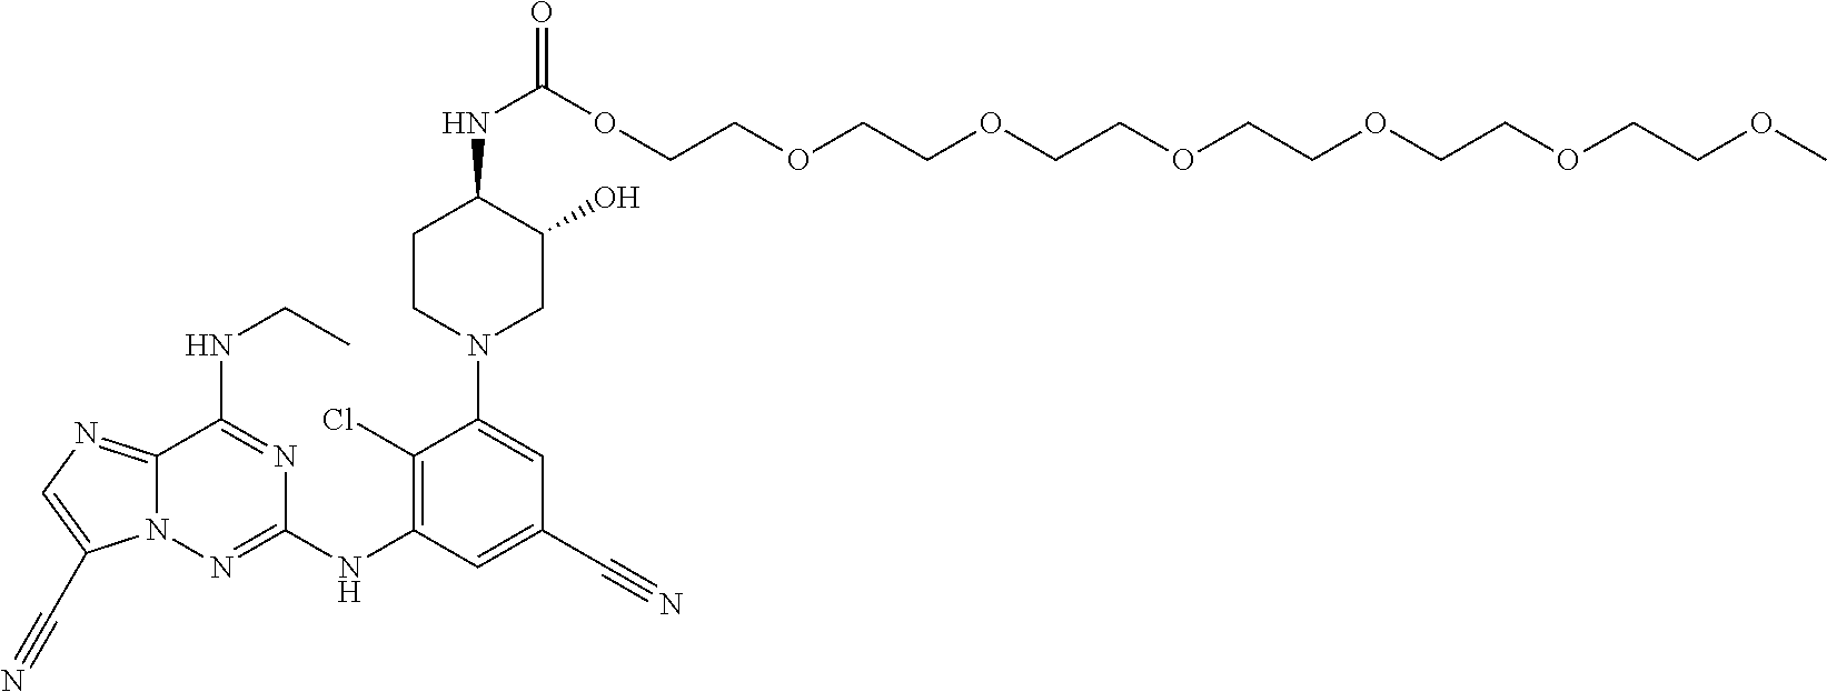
C1(Cl)=C(NC2=NN3C(=NC=C3C#N)C(NCC)=N2)C=C(C#N)C=C1N1CC(O)C(NC(OCCOCCOCCOCCOCCOCCOC)=O)CC1
